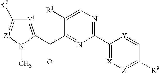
C1(C2=NC=C([R1])C(C(=O)C3=[Y1]C([R7])=[Z1]N3C)=N2)=[X][Z]=C([R9])C=[Y]1
